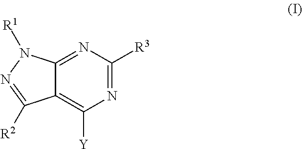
N1=C([R3])N=C2C(=C1[Y])C([R2])=NN2[R1]
